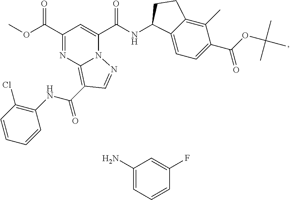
C1(C(OC)=O)=NC2=C(C(NC3=C(Cl)C=CC=C3)=O)C=NN2C(C(NC2C3=CC=C(C(OC(C)(C)C)=O)C(C)=C3CC2)=O)=C1.C1(N)=CC=CC(F)=C1
